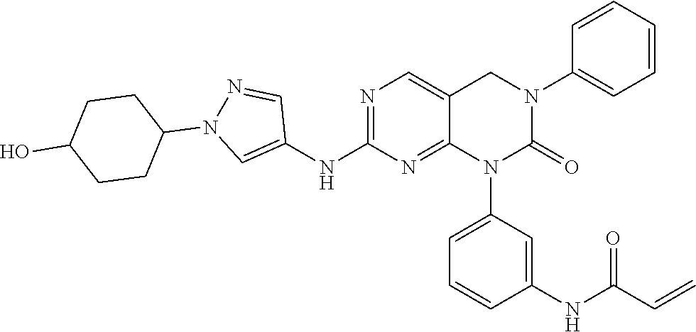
C1(NC2=NC=C3C(=N2)N(C2=CC=CC(NC(C=C)=O)=C2)C(=O)N(C2=CC=CC=C2)C3)=CN(C2CCC(O)CC2)N=C1
